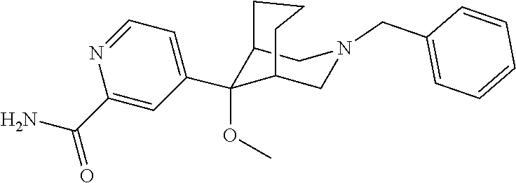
C1=NC(C(=O)N)=CC(C2(OC)C3CN(CC4=CC=CC=C4)CC2CCC3)=C1
